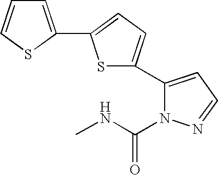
C1=C(C2=CC=C(C3=CC=NN3C(NC)=O)S2)SC=C1
